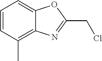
C1=CC(C)=C2C(=C1)OC(CCl)=N2
